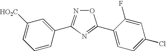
C1(C2=NOC(C3=CC=C(Cl)C=C3F)=N2)=CC([HO2C])=CC=C1
